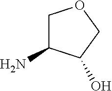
OC1C(N)COC1
